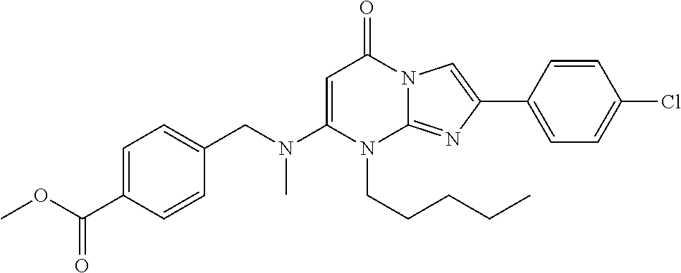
C1=C(C(OC)=O)C=CC(CN(C2=CC(=O)N3C(=NC(C4=CC=C(Cl)C=C4)=C3)N2CCCCC)C)=C1
